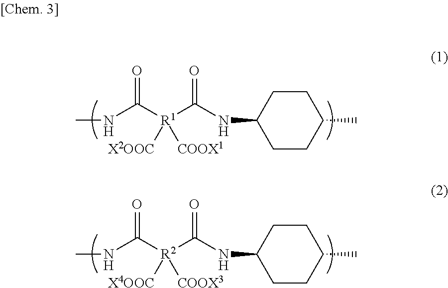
CNC([R1](C(NC1CCC(C)CC1)=O)([COOX1])[X2OOC])=O.CNC([R2](C(NC1CCC(C)CC1)=O)([COOX3])[X4OOC])=O
